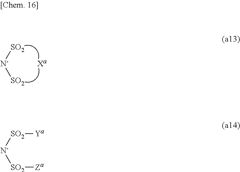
[N-]([SO2])[SO2].[N-]([SO2][Ya])[SO2][Za]
